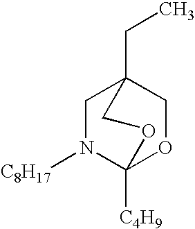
C1N([C8H17])C2([C4H9])OCC1(CC)CO2
